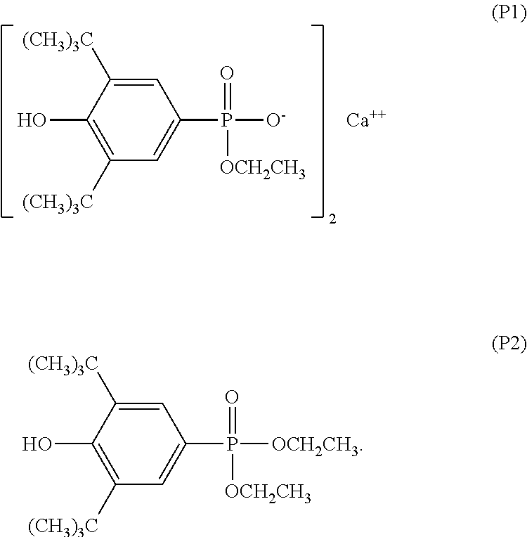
C1(O)=C([(CH3)3C])C=C(P(=O)([O-])[OCH2CH3])C=C1[(CH3)3C].[Ca].C1(O)=C([(CH3)3C])C=C(P(=O)([OCH2CH3])[OCH2CH3])C=C1[(CH3)3C]
